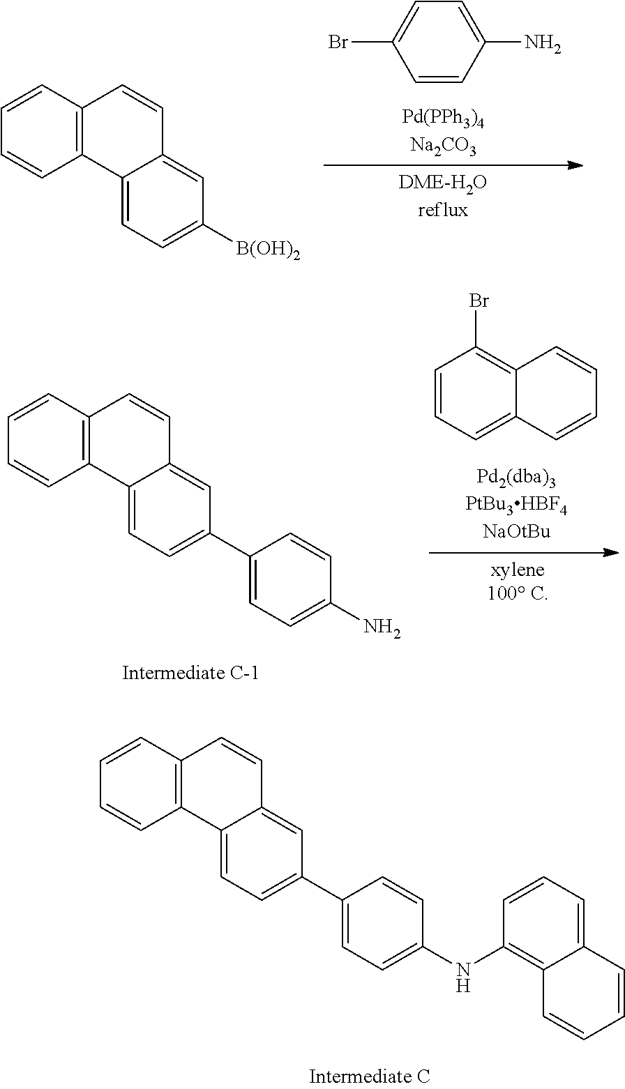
C1=C(Br)C=CC(N)=C1.C1=CC2=C(C=C1)C1=CC=C([B(OH)2])C=C1C=C2.C1=CC=C2C(=C1Br)C=CC=C2.C1=CC2=C(C=C1)C1=CC=C(C3=CC=C(N)C=C3)C=C1C=C2.C1=CC2=C(C=C1)C1=CC=C(C3=CC=C(NC4=C5C(=CC=C4)C=CC=C5)C=C3)C=C1C=C2
